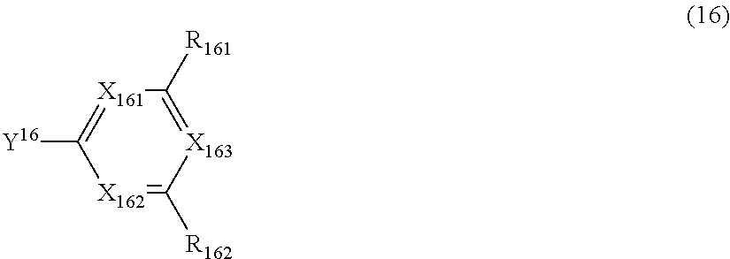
[X161]1=C([Y16])[X162]=C([R162])[X163]=C1[R161]
